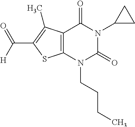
C12=C(N(CCCC)C(=O)N(C3CC3)C1=O)SC(C([H])=O)=C2C
